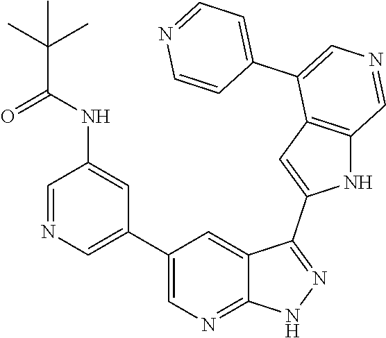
C1(C2=CN=CC(NC(=O)C(C)(C)C)=C2)=CN=C2C(=C1)C(C1=CC3=C(N1)C=NC=C3C1=CC=NC=C1)=NN2
